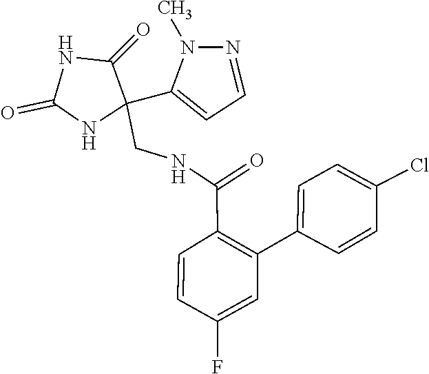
N1(C)N=CC=C1C1(CNC(C2=C(C3=CC=C(Cl)C=C3)C=C(F)C=C2)=O)NC(=O)NC1=O
